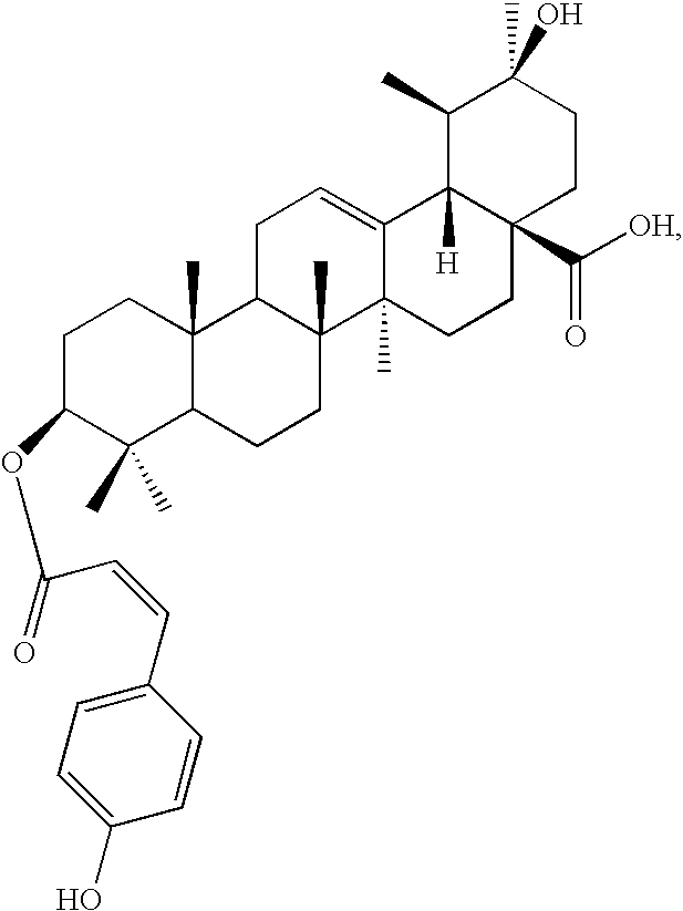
C1C2C(C)(C3(C)C(=C1)C1([H])C(C([OH])=O)(CC3)CCC(C)(O)C1C)CCC1C2(C)CCC(OC(C=CC2=CC=C(O)C=C2)=O)C1(C)C
